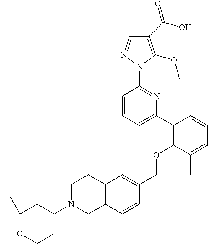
C1(C(O)=O)=C(OC)N(C2=NC(C3=C(OCC4=CC5=C(C=C4)CN(C4CC(C)(C)OCC4)CC5)C(C)=CC=C3)=CC=C2)N=C1
